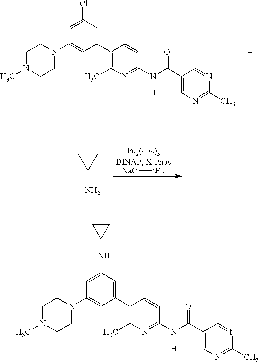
C1=C(Cl)C=C(C2=C(C)N=C(N(C(C3=CN=C(C)N=C3)=O)[H])C=C2)C=C1N1CCN(C)CC1.[NaO][tBu].C1(N)CC1.C1=C(NC2CC2)C=C(C2=C(C)N=C(N(C(C3=CN=C(C)N=C3)=O)[H])C=C2)C=C1N1CCN(C)CC1
